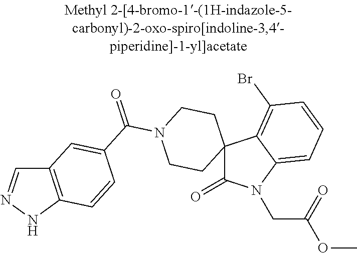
C1=NNC2=C1C=C(C(N1CCC3(CC1)C(=O)N(CC(=O)OC)C1=CC=CC(Br)=C31)=O)C=C2
